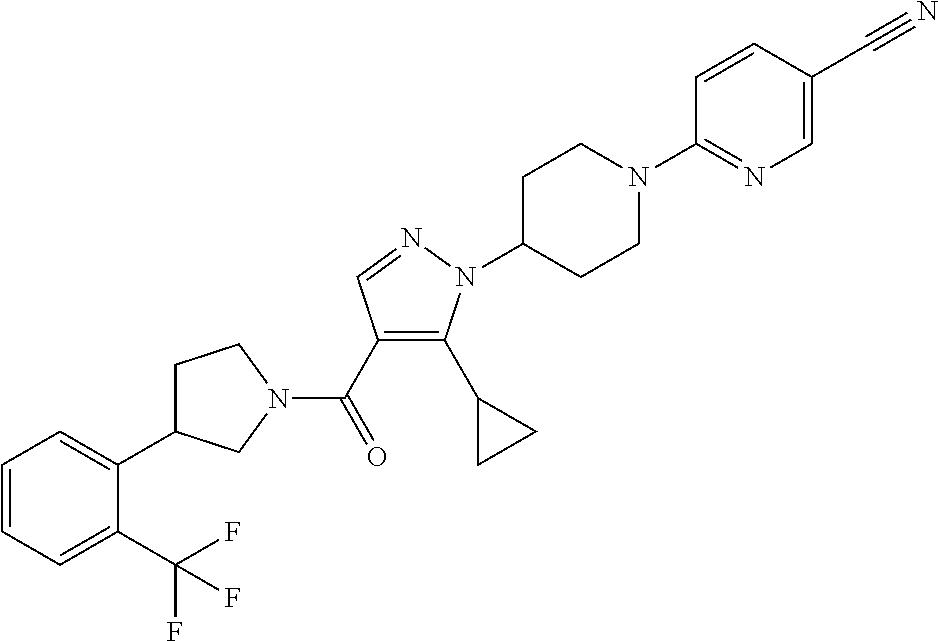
C1(C2CC2)=C(C(N2CC(C3=CC=CC=C3C(F)(F)F)CC2)=O)C=NN1C1CCN(C2=NC=C(C#N)C=C2)CC1
